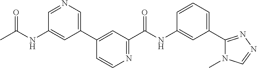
N1=CC(NC(C)=O)=CC(C2=CC(C(NC3=CC(C4=NN=CN4C)=CC=C3)=O)=NC=C2)=C1
